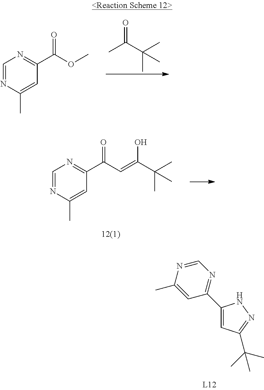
C1=NC(C)=CC(C(OC)=O)=N1.CC(C(C)(C)C)=O.N1=C(C2=CC(C(C)(C)C)=NN2)C=C(C)N=C1.C1=NC(C)=CC(C(C=C(C(C)(C)C)O)=O)=N1
